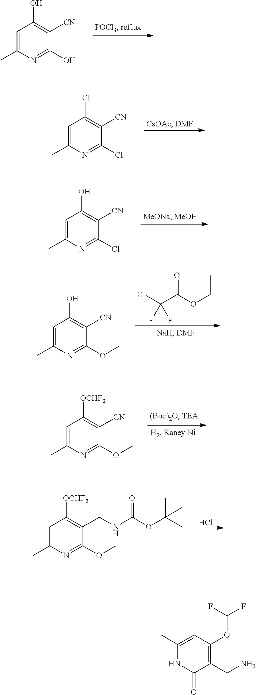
C1=C(C)N=C(O)C([CN])=C1O.C1=C(C)N=C(Cl)C([CN])=C1Cl.C1=C(C)N=C(Cl)C([CN])=C1O.C1=C(C)N=C(OC)C([CN])=C1O.ClC(C(OCC)=O)(F)F.C1=C(C)N=C(OC)C([CN])=C1[OCHF2].C1=C(C)N=C(OC)C(CNC(OC(C)(C)C)=O)=C1[OCHF2].Cl.C1(C)=CC(OC(F)F)=C(CN)C(=O)N1
